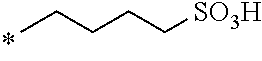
CCCCC[SO3H]
